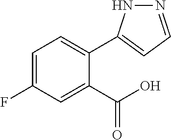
C1=C(F)C=C(C(O)=O)C(C2=CC=NN2)=C1
